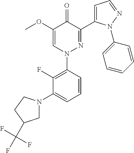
C1(F)=C(N2N=C(C3=CC=NN3C3=CC=CC=C3)C(=O)C(OC)=C2)C=CC=C1N1CC(C(F)(F)F)CC1
